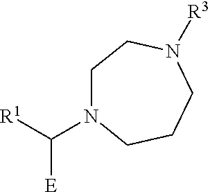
C1N(C([R1])[E])CCCN([R3])C1
